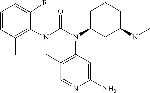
N1=CC2=C(C=C1N)N(C1CC(N(C)C)CCC1)C(=O)N(C1=C(C)C=CC=C1F)C2
